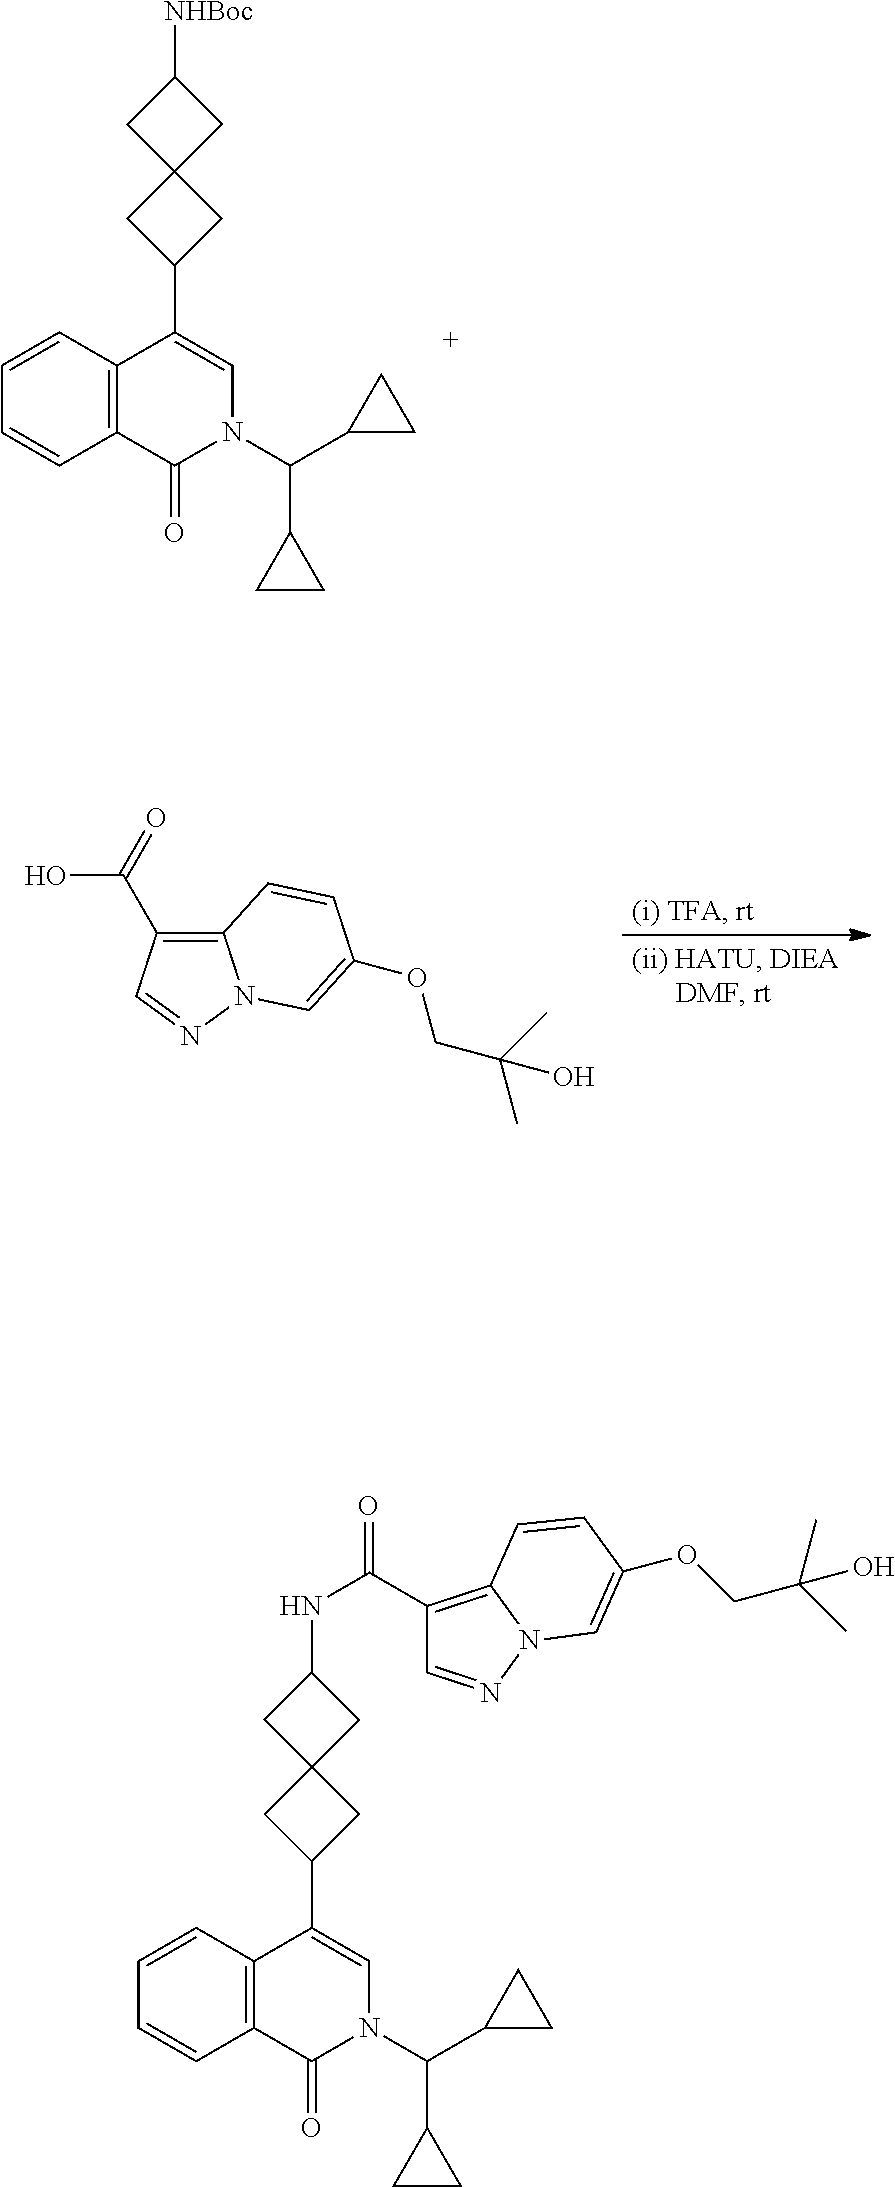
C1=CC2=C(C=C1)C(=O)N(C(C1CC1)C1CC1)C=C2C1CC2(C1)CC([NHBoc])C2.C12=C(C(=O)O)C=NN1C=C(OCC(C)(C)O)C=C2.C1=CC2=C(C=C1)C(=O)N(C(C1CC1)C1CC1)C=C2C1CC2(C1)CC(NC(=O)C1=C3N(N=C1)C=C(OCC(C)(C)O)C=C3)C2
